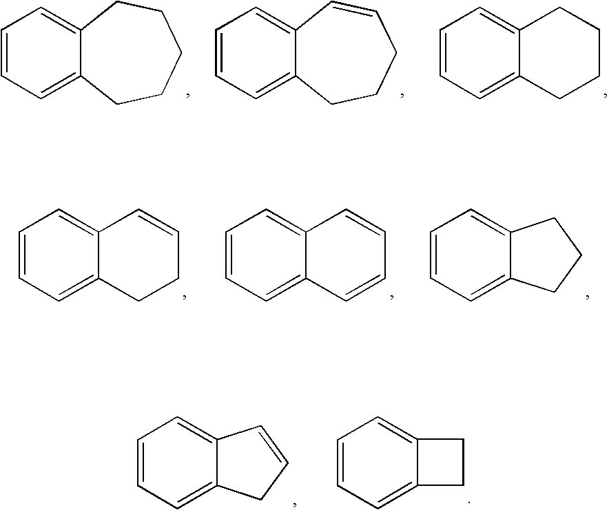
C1=CC=C2C(=C1)CCCCC2.C1=CC=C2C(=C1)C=CCCC2.C1=CC=C2C(=C1)CCCC2.C1=CC=C2C(=C1)C=CCC2.C1=CC=C2C(=C1)C=CC=C2.C1=CC=C2C(=C1)CCC2.C1=CC=C2C(=C1)C=CC2.C1=CC=C2C(=C1)CC2
